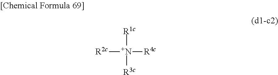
[R2c][N+]([R1c])([R3c])[R4c]
